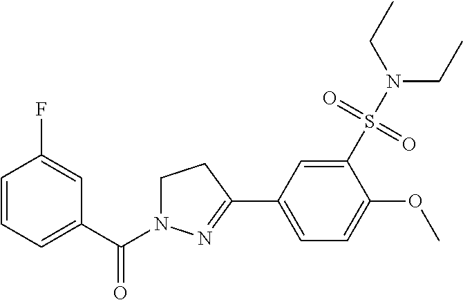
C1=CC=C(C(=O)N2CCC(C3=CC=C(OC)C(S(N(CC)CC)(=O)=O)=C3)=N2)C=C1F
